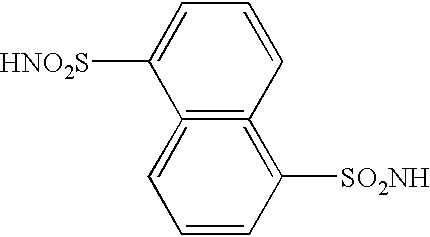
C1=CC([SO2NH])=C2=C(=C1)C([HNO2S])=CC=C2
